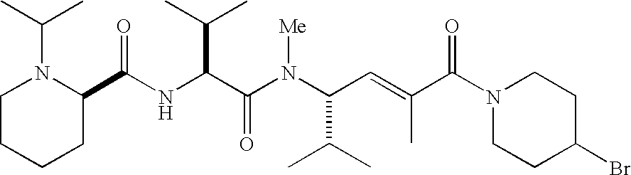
N(C(C(N(C(C(C)C)C=C(C)C(N1CCC(Br)CC1)=O)[Me])=O)C(C)C)C(C1N(C(C)C)CCCC1)=O
